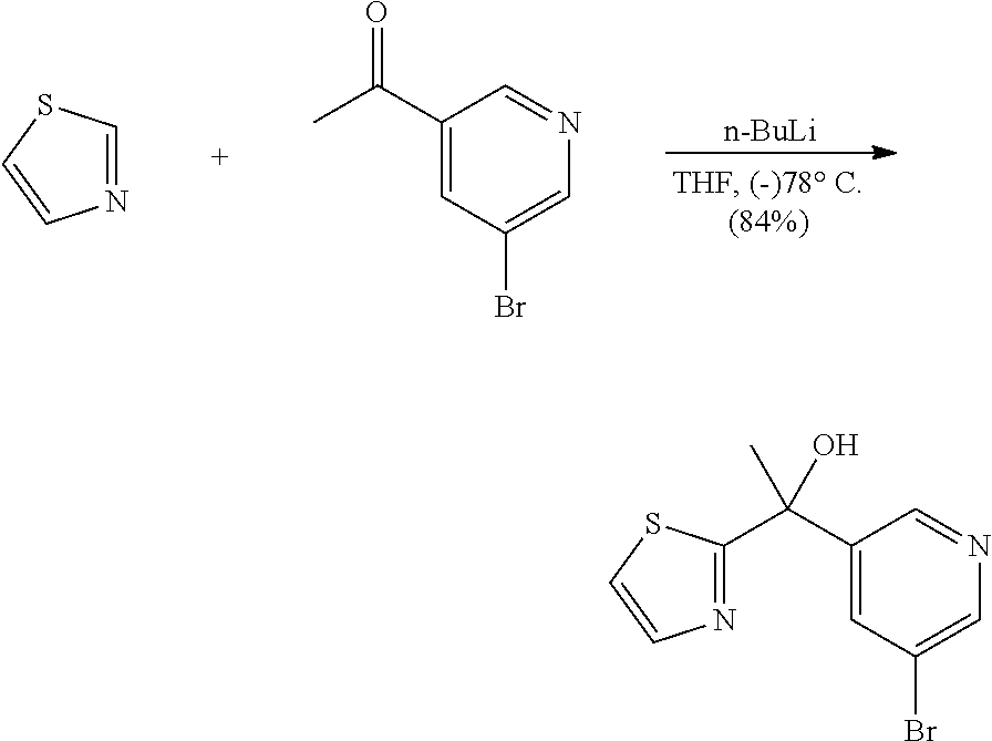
[n-BuLi].N1=CSC=C1.C1(C(C)=O)=CC(Br)=CN=C1.C1(C(C2=NC=CS2)(C)O)=CC(Br)=CN=C1
